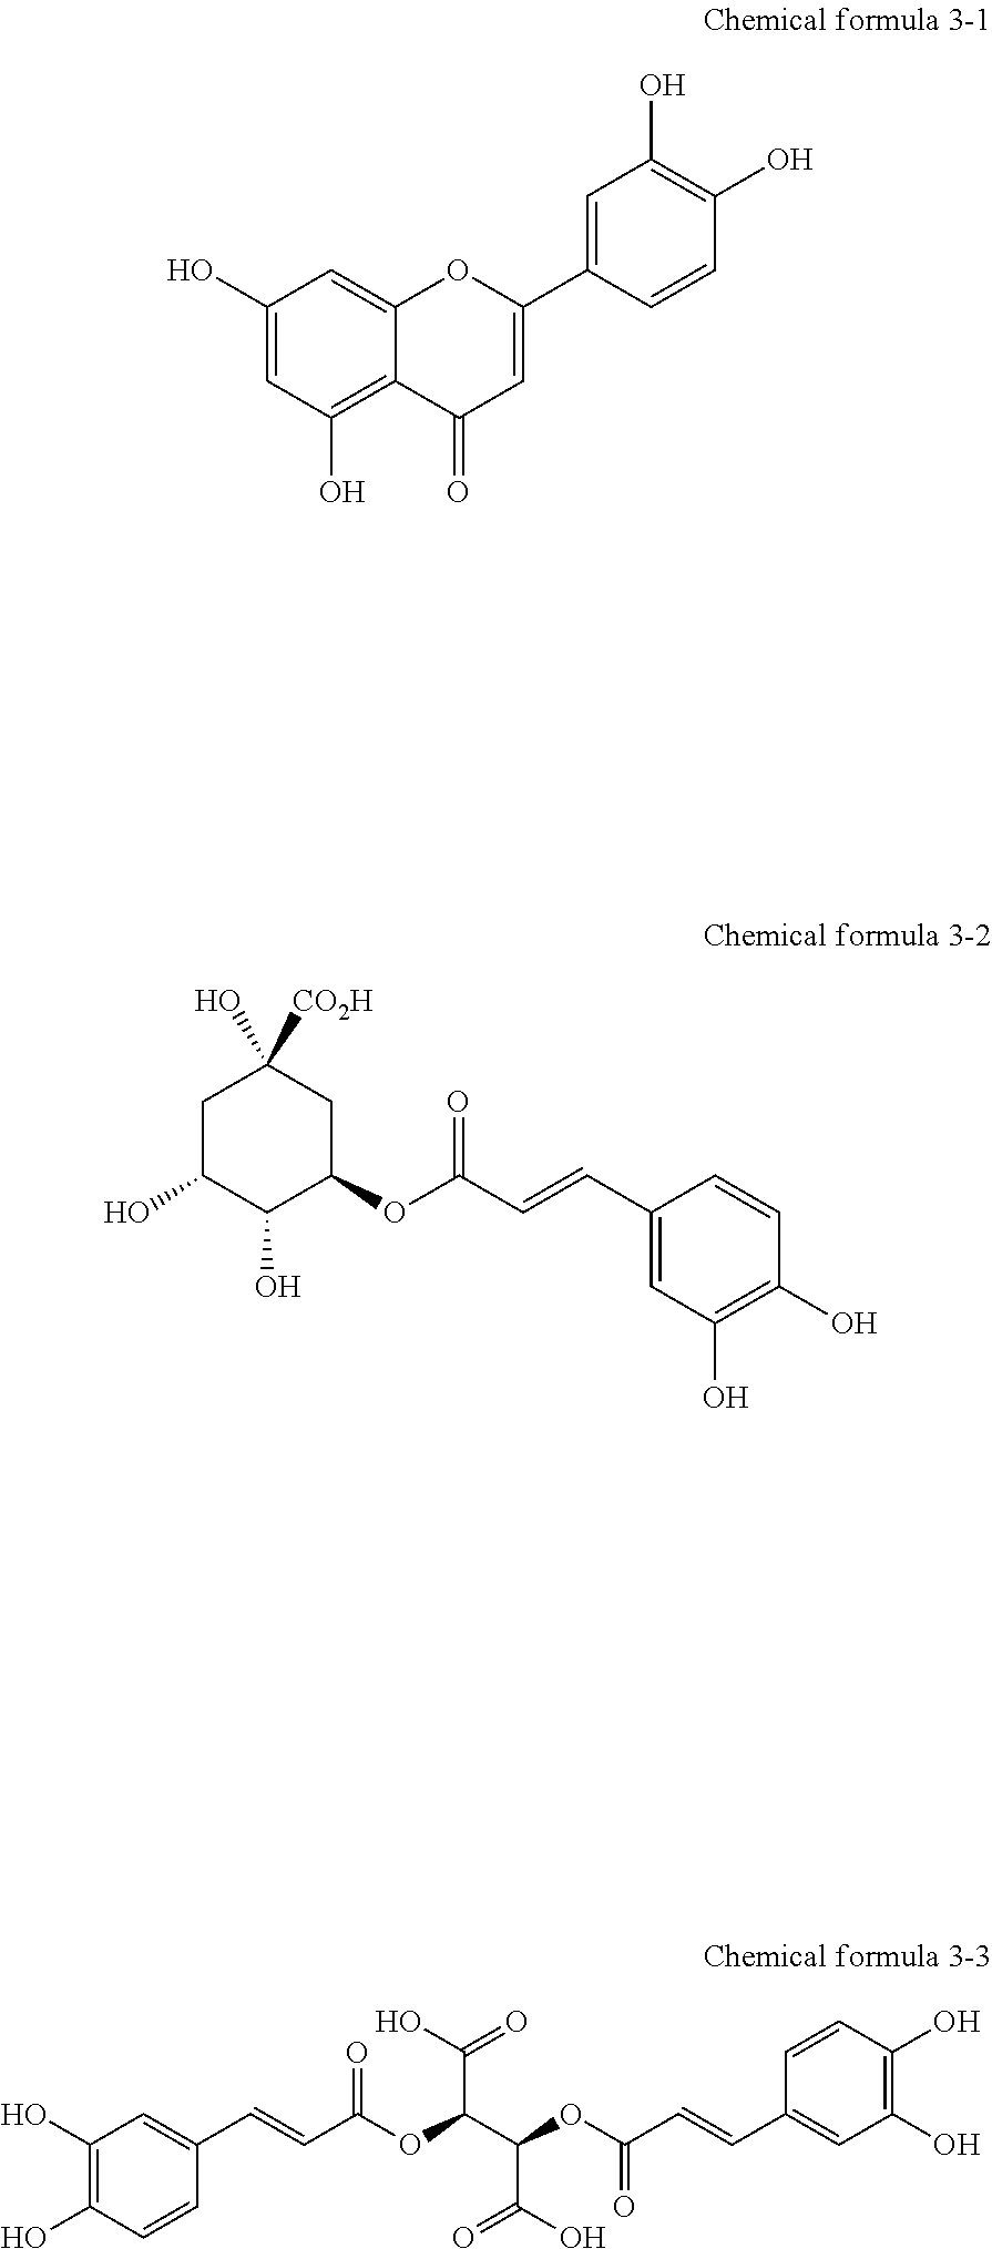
C1(O)=C(O)C=CC(C=CC(OC(C(OC(C=CC2=CC(O)=C(O)C=C2)=O)C(O)=O)C(O)=O)=O)=C1.C1(O)=CC(O)=C2C(=C1)OC(C1=CC(O)=C(O)C=C1)=CC2=O.C1(C=CC(OC2CC(O)([CO2H])CC(O)C2O)=O)=CC(O)=C(O)C=C1
